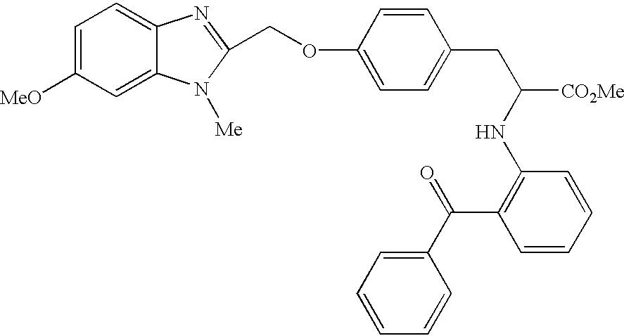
C1=C([MeO])C=C2C(=C1)N=C(COC1=CC=C(CC([CO2Me])NC3=C(C(C4=CC=CC=C4)=O)C=CC=C3)C=C1)N2[Me]
